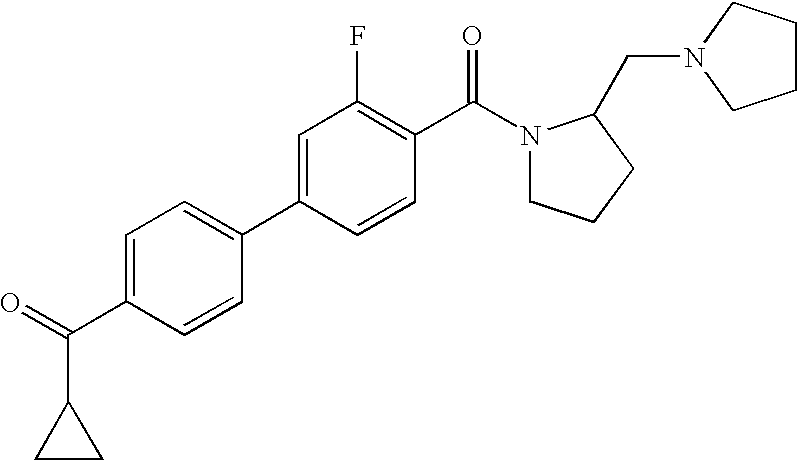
C1=C(C2=CC=C(C(=O)C3CC3)C=C2)C=CC(C(N2CCCC2CN2CCCC2)=O)=C1F
